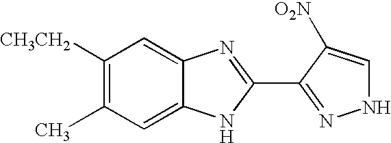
C1([CH3CH2])=C(C)C=C2C(=C1)N=C(C1=NNC=C1[O2N])N2
